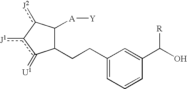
C1(CCC2C([A][Y])c([J2])-c([J1])c2=[U1])=CC=CC(C(O)[R])=C1
